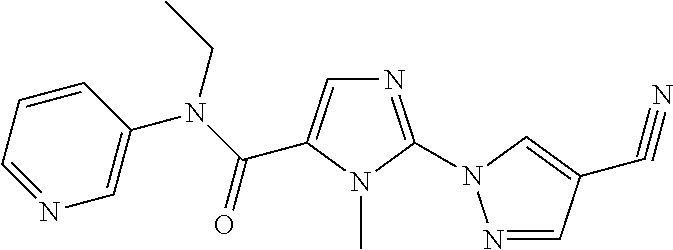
N1=CC=CC(N(C(=O)C2=CN=C(N3N=CC(C#N)=C3)N2C)CC)=C1
